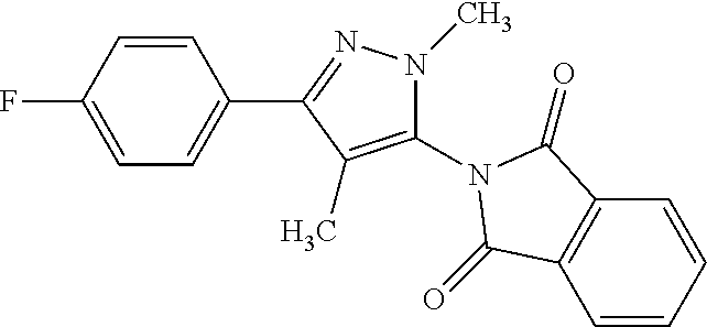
C1=CC(F)=CC=C1C1=NN(C)C(N2C(=O)C3=C(C=CC=C3)C2=O)=C1C
